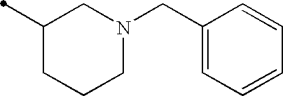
C1(C)CCCN(CC2=CC=CC=C2)C1
